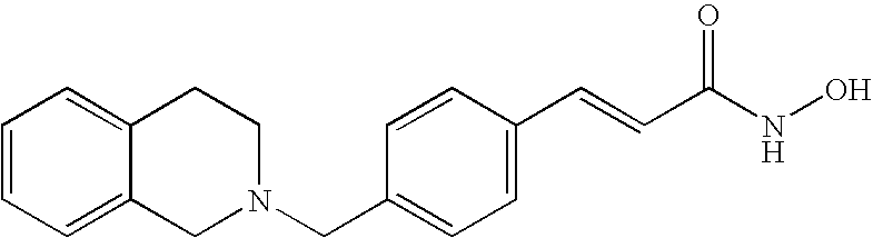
C1=CC=C2C(=C1)CCN(CC1=CC=C(C=CC(NO)=O)C=C1)C2
